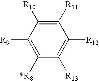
C1([*R8])=C([R9])C([R10])=C([R11])C([R12])=C1[R13]
